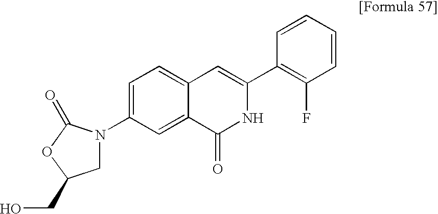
C1(F)=C(C2=CC3=CC=C(N4CC(CO)OC4=O)C=C3C(=O)N2)C=CC=C1
